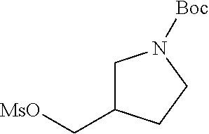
C1C(C[MsO])CCN1[Boc]
